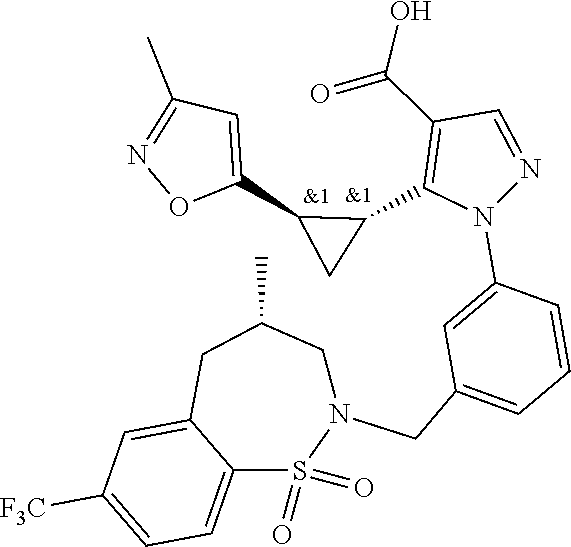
C1=C(N2N=CC(C(=O)O)=C2C2C(C3=CC(C)=NO3)C2)C=CC=C1CN1CC(C)CC2=CC([F3C])=CC=C2S1(=O)=O
